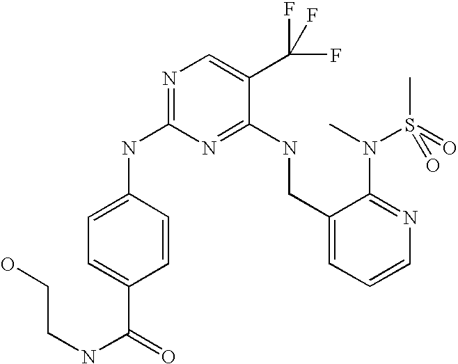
C1(CNC2=NC(NC3=CC=C(C(=O)NCCO)C=C3)=NC=C2C(F)(F)F)=CC=CN=C1N(C)S(C)(=O)=O
